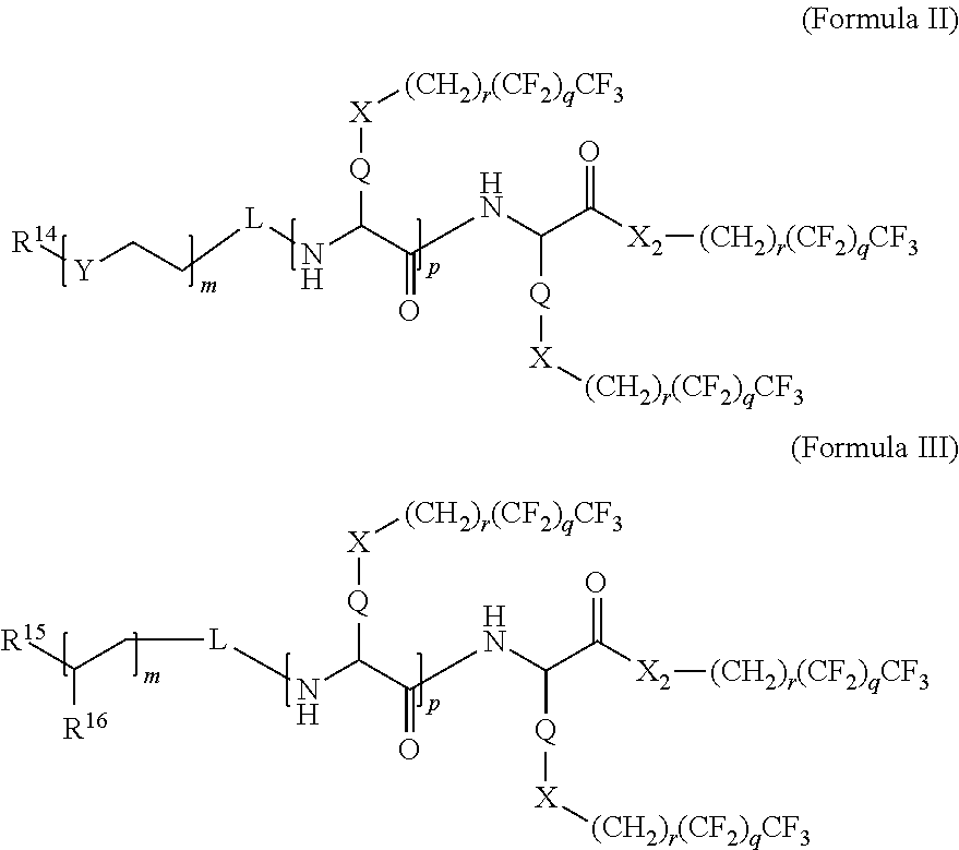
[Y](CC[L]NC(C(NC(C([X2][(CH2)r(CF2)qCF3])=O)[Q][X][(CH2)r(CF2)qCF3])=O)[Q][X][(CH2)r(CF2)qCF3])[R14].[R15]C([R16])C[L]NC(C(NC(C([X2][(CH2)r(CF2)qCF3])=O)[Q][X][(CH2)r(CF2)qCF3])=O)[Q][X][(CH2)r(CF2)qCF3]
